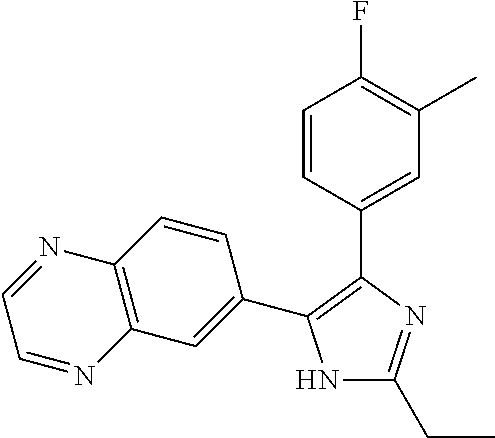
N1C(CC)=NC(C2=CC(C)=C(F)C=C2)=C1C1=CC2=C(C=C1)N=CC=N2
